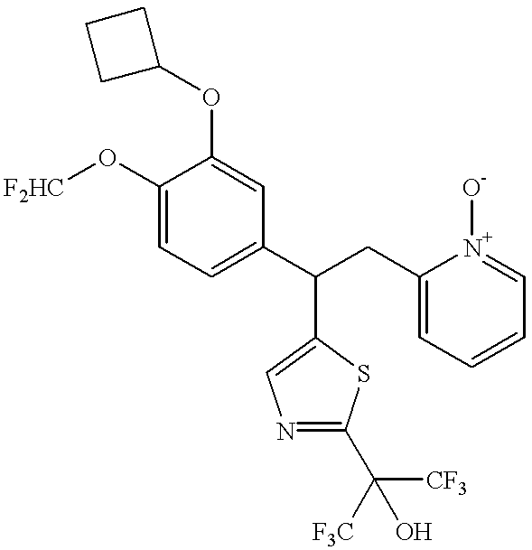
C1(O[F2HC])=CC=C(C(CC2=CC=CC=[N+]2[O-])C2=CN=C(C([CF3])(O)[F3C])S2)C=C1OC1CCC1
